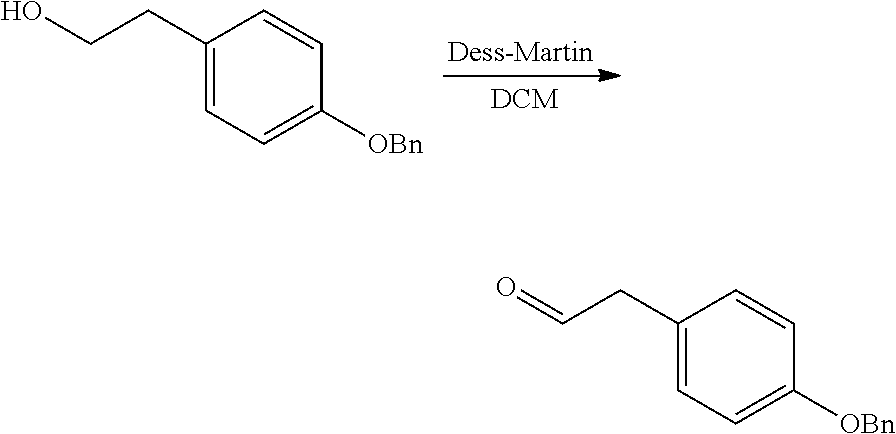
C1(CCO)=CC=C([OBn])C=C1.C1(CC=O)=CC=C([OBn])C=C1
